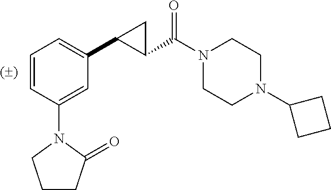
C1=CC(N2C(=O)CCC2)=CC(C2CC2C(=O)N2CCN(C3CCC3)CC2)=C1
